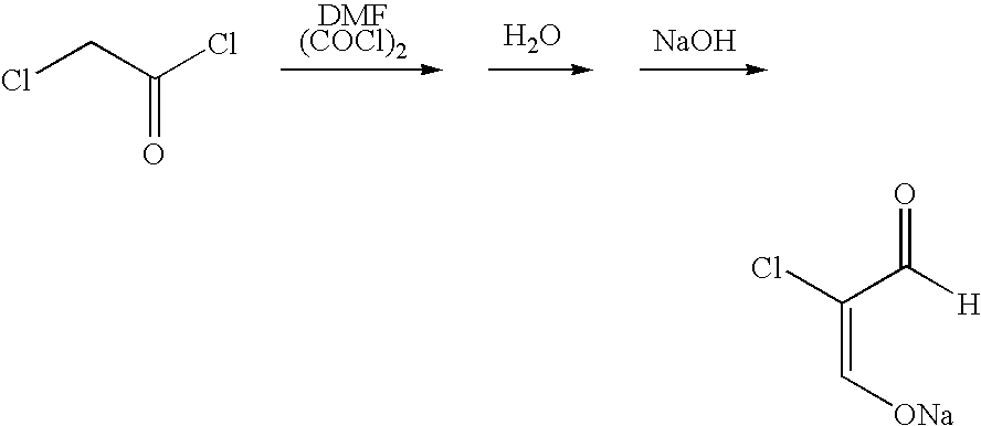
O=C([H])C(=C[ONa])Cl.C(C(Cl)=O)Cl.O.[NaOH]
